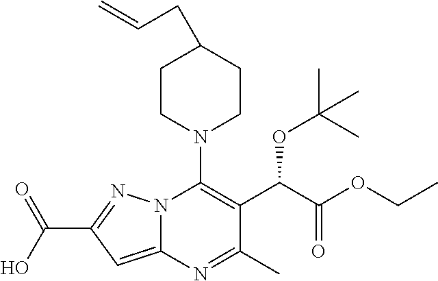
C1CN(C2=C(C(C(=O)OCC)OC(C)(C)C)C(C)=NC3=CC(C(=O)O)=NN23)CCC1CC=C
